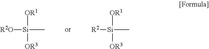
[R2O][Si]([OR1])(C)[OR3].[R2][Si]([OR1])(C)[OR3]
